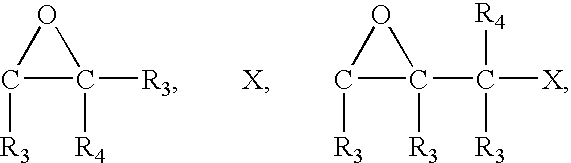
C1([R3])C([R3])([R4])O1.[X].C1([R3])C(C([R4])([R3])[X])([R3])O1
